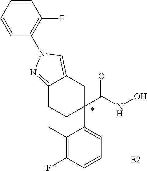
C1(C)=C(F)C=CC=C1C1(C(NO)=O)CCC2=NN(C3=C(F)C=CC=C3)C=C2C1.*.[E2]
